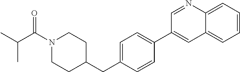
C1=C(CC2CCN(C(C(C)C)=O)CC2)C=CC(C2=CC3=CC=CC=C3N=C2)=C1
